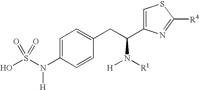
C1=C(N(S(O)(=O)=O)[H])C=CC(CC(N([R1])[H])C2=CSC([R4])=N2)=C1
